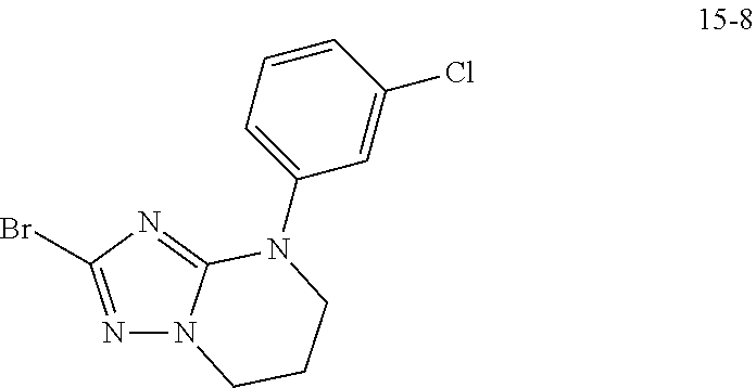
N1=C(Br)N=C2N1CCCN2C1=CC=CC(Cl)=C1
